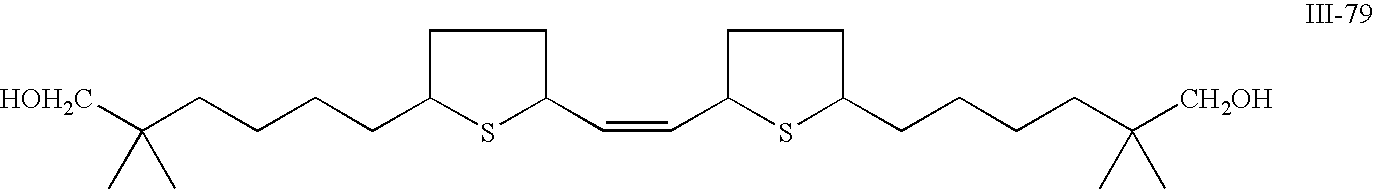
C(CCCC1SC(C=CC2SC(CCCCC([CH2OH])(C)C)CC2)CC1)C([HOH2C])(C)C
